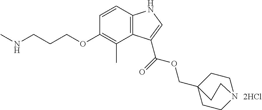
C12=C(C=CC(OCCCNC)=C1C)NC=C2C(OCC12CCN(CC1)CC2)=O.[2HCl]
